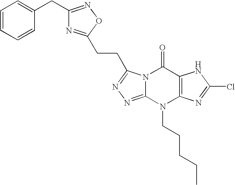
N12C(=NN=C1CCC1=NC(CC3=CC=CC=C3)=NO1)N(CCCCC)C1=C(C2=O)NC(Cl)=N1
